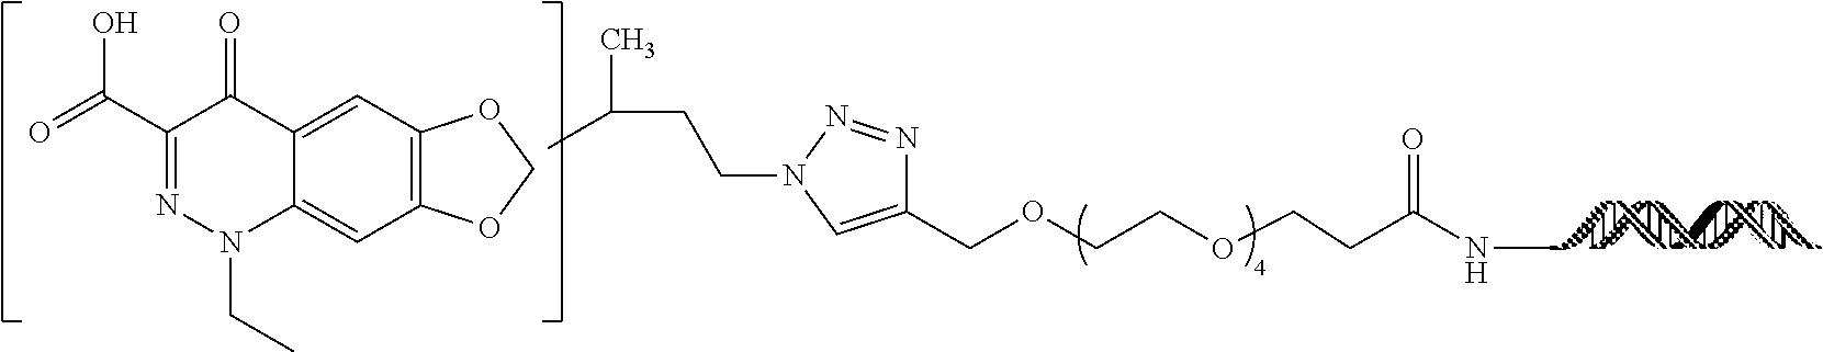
C1(COCCOCCC(NC)=O)=CN(CCC(C)C)N=N1.C12=C(C=C3C(=C1)N(CC)N=C(C(=O)O)C3=O)OCO2
